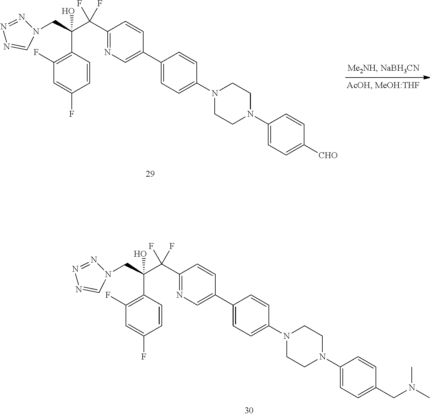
N1(CC(C2=C(F)C=C(F)C=C2)(C(C2=NC=C(C3=CC=C(N4CCN(C5=CC=C([CHO])C=C5)CC4)C=C3)C=C2)(F)F)O)N=NN=C1.N1(CC(C2=C(F)C=C(F)C=C2)(C(C2=NC=C(C3=CC=C(N4CCN(C5=CC=C(CN(C)C)C=C5)CC4)C=C3)C=C2)(F)F)O)N=NN=C1
